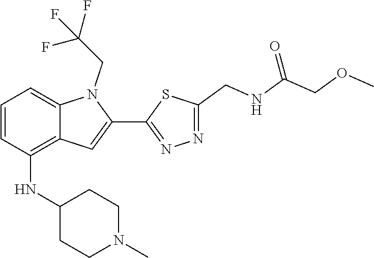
N1=C(C2=CC3=C(NC4CCN(C)CC4)C=CC=C3N2CC(F)(F)F)SC(CNC(COC)=O)=N1
